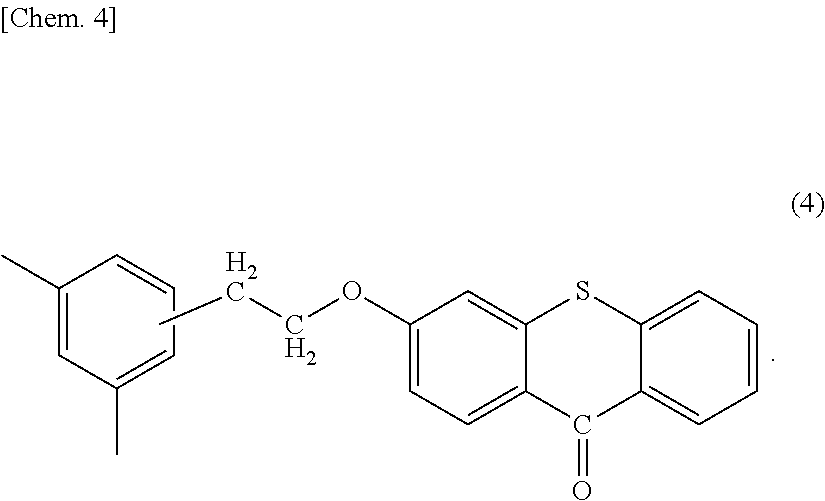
C1(C)=CC(C)=CC=C1.CCCOC1=CC=C2C(=C1)SC1=CC=CC=C1C2=O
